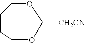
C1CCOC([CH2CN])OC1
